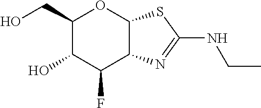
C1(CO)C(O)C(F)C2C(O1)SC(NCC)=N2
